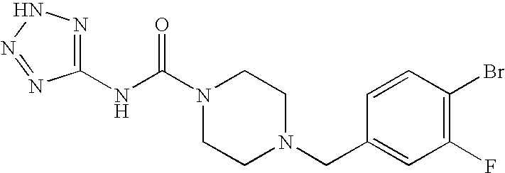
N(C(N1CCN(CC2=CC(F)=C(Br)C=C2)CC1)=O)C1=NNN=N1
